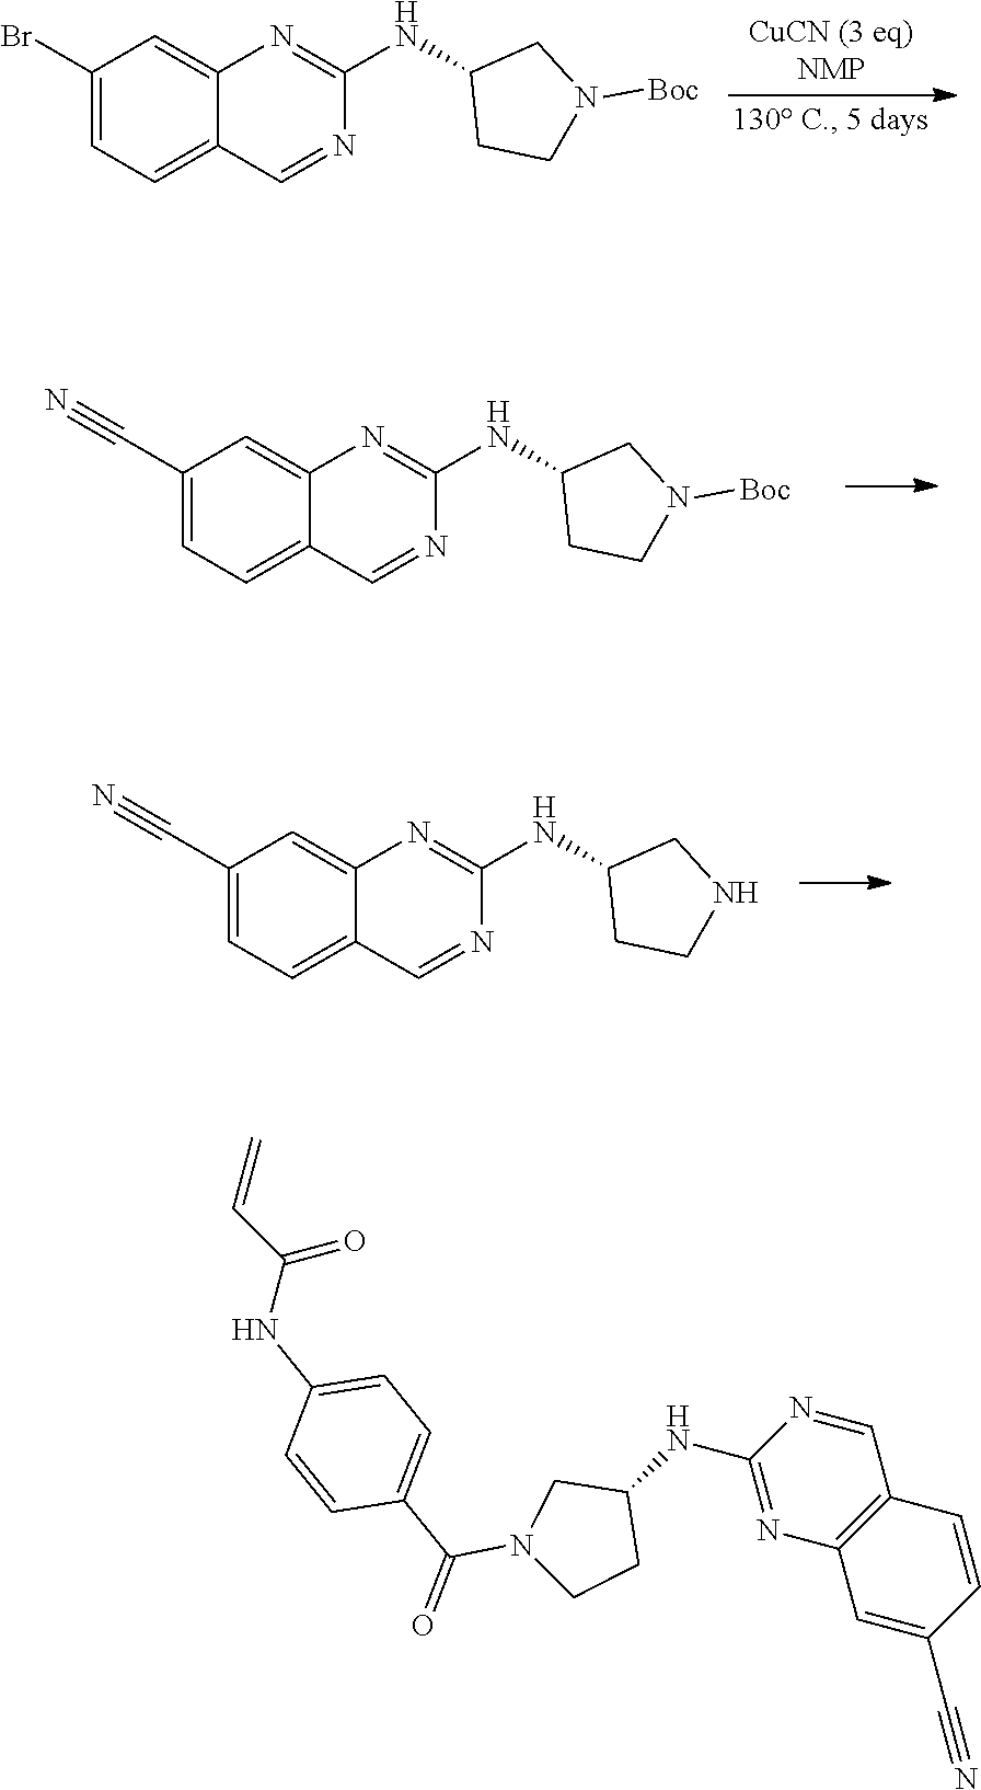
C1(Br)=CC=C2C(=C1)N=C(NC1CCN([Boc])C1)N=C2.C1(C#N)=CC=C2C(=C1)N=C(NC1CCN([Boc])C1)N=C2.C1(C#N)=CC=C2C(=C1)N=C(NC1CCNC1)N=C2.C1(NC2CN(C(=O)C3=CC=C(NC(=O)C=C)C=C3)CC2)=NC2=C(C=N1)C=CC(C#N)=C2
